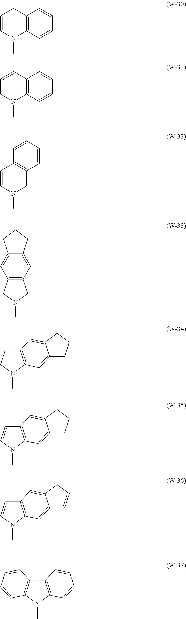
C1=CN(C)C2=C(C1)C=CC=C2.C1=CC2=C(N(C)C1)C=CC=C2.C1=CN(C)CC2=C1C=CC=C2.C12=C(C=C3C(=C1)CCC3)CN(C)C2.C12=C(N(C)CC1)C=C1C(=C2)CCC1.C12=C(N(C)C=C1)C=C1C(=C2)CCC1.C12=C(N(C)C=C1)C=C1C(=C2)CC=C1.C12=C(N(C)C3=C1C=CC=C3)C=CC=C2
